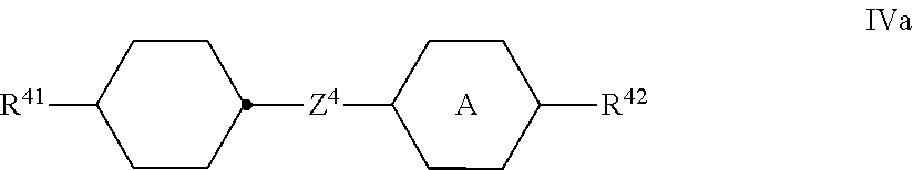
C1([Z4]C2CCC([R42])CC2)CCC([R41])CC1.[A]
